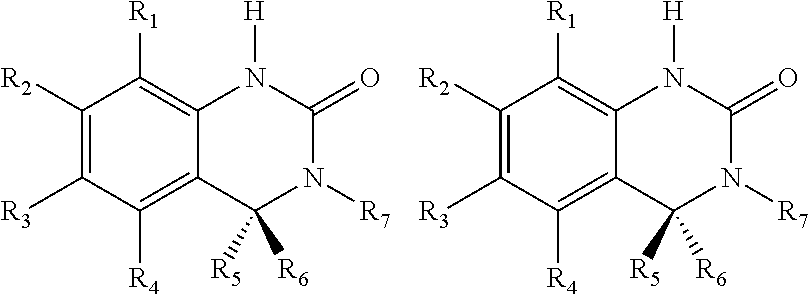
C1([R2])=C([R3])C([R4])=C2C(=C1[R1])N([H])C(=O)N([R7])C2([R5])[R6].C1([R2])=C([R3])C([R4])=C2C(=C1[R1])N([H])C(=O)N([R7])C2([R5])[R6]
